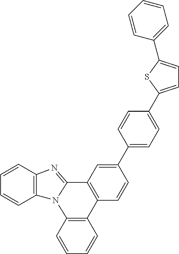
C1=CC2=C(C=C1)N1C(=NC3=C1C=CC=C3)C1=C2C=CC(C2=CC=C(C3=CC=C(C4=CC=CC=C4)S3)C=C2)=C1
